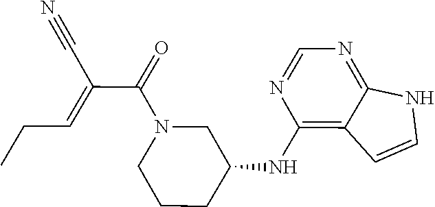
N1=C2C(=C(NC3CCCN(C(C(C#N)=CCC)=O)C3)N=C1)C=CN2
